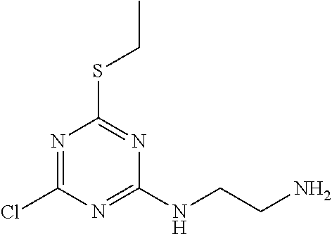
N1=C(Cl)N=C(NCCN)N=C1SCC
